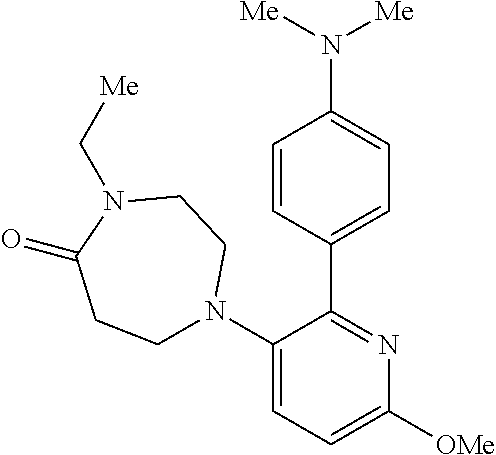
C1=CC(C2=NC([OMe])=CC=C2N2CCC(=O)N(C[Me])CC2)=CC=C1N([Me])[Me]
